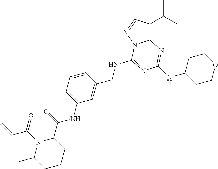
C12=C(C(C)C)C=NN1C(NCC1=CC(NC(=O)C3N(C(=O)C=C)C(C)CCC3)=CC=C1)=NC(NC1CCOCC1)=N2
